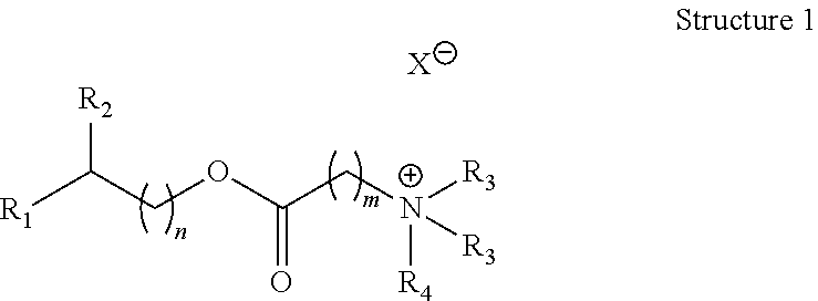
[R1]C(COC(C[N+]([R4])([R3])[R3])=O)[R2].[X]
